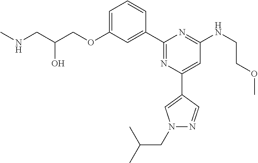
N(CC(COC1=CC=CC(C2=NC(C3=CN(CC(C)C)N=C3)=CC(NCCOC)=N2)=C1)O)C
